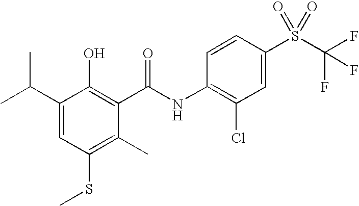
C1(C(C)C)=CC(SC)=C(C)C(C(=O)NC2=C(Cl)C=C(S(C(F)(F)F)(=O)=O)C=C2)=C1O
